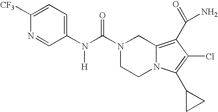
N(C(=O)N1CCN2C(=C(C(N)=O)C(Cl)=C2C2CC2)C1)([H])C1=CC=C([CF3])N=C1
